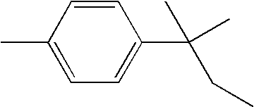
CC1=CC=C(C(C)(CC)C)C=C1
